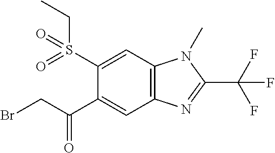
C12=C(C=C(S(CC)(=O)=O)C(C(CBr)=O)=C1)N(C)C(C(F)(F)F)=N2
